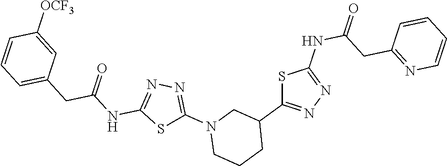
S1C(C2CN(C3=NN=C(NC(CC4=CC=CC([OCF3])=C4)=O)S3)CCC2)=NN=C1NC(CC1=NC=CC=C1)=O
